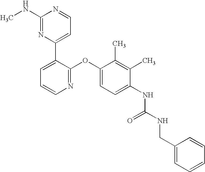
C1(NC)=NC(C2=CC=CN=C2OC2=CC=C(NC(NCC3=CC=CC=C3)=O)C(C)=C2C)=CC=N1
